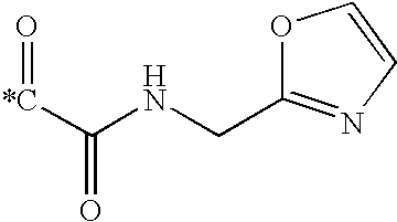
C([*C]=O)(NCC1=NC=CO1)=O
